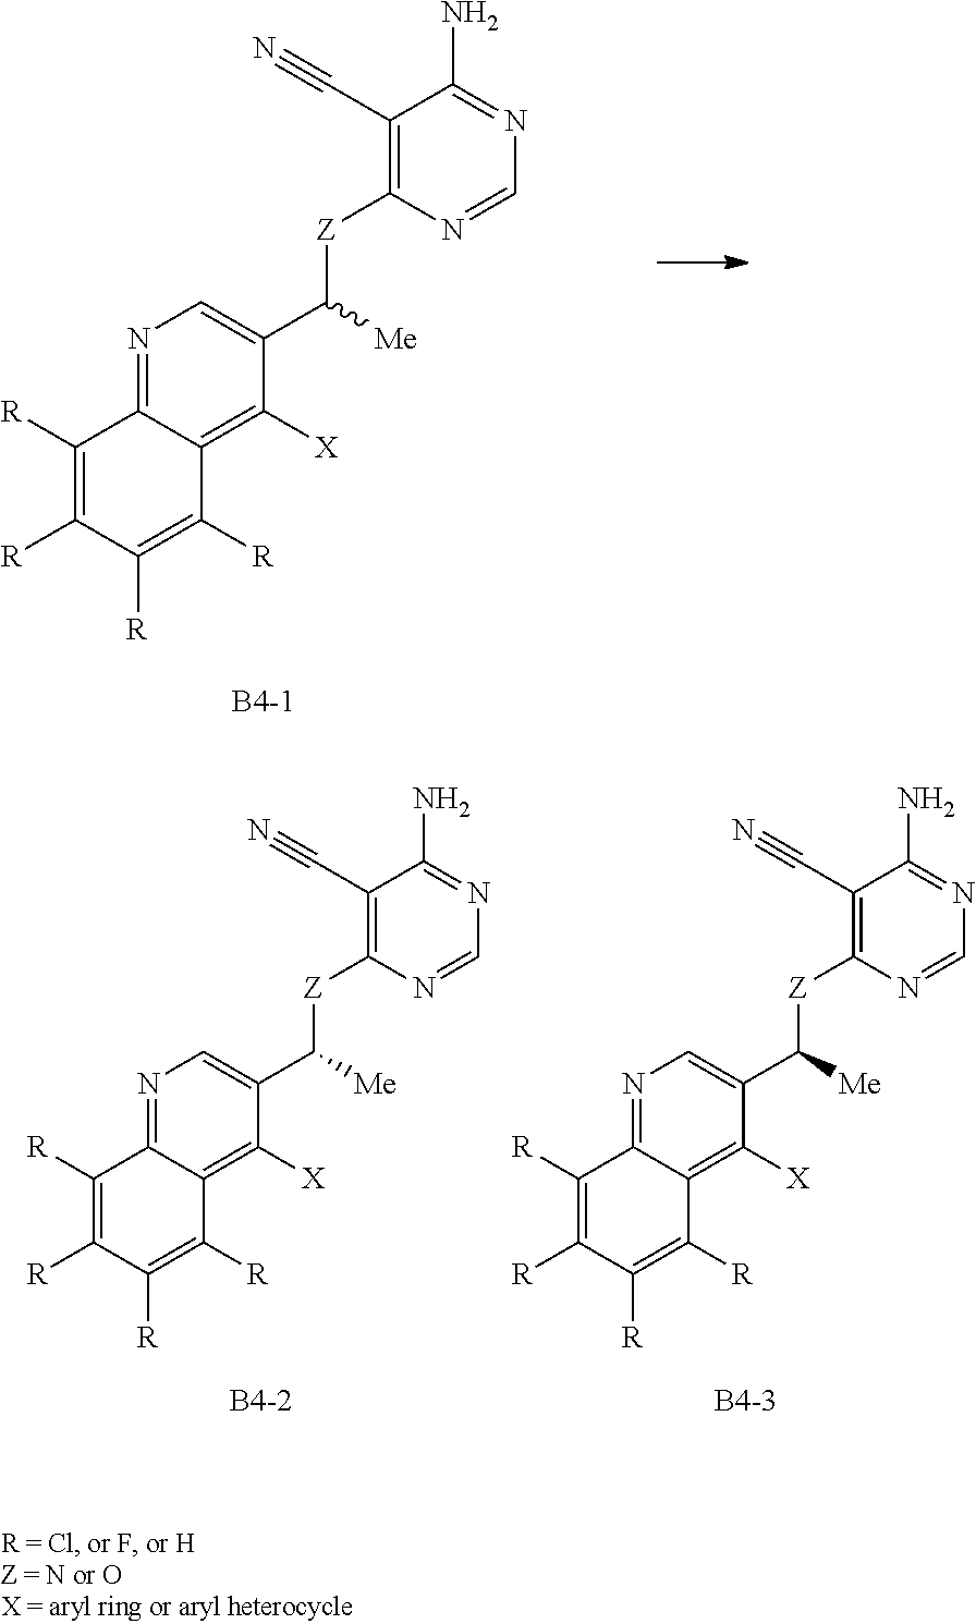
C1(C#N)=C([Z]C([Me])C2=CN=C3C(=C2[X])C([R])=C([R])C([R])=C3[R])N=CN=C1N.[B4-1].C1(C#N)=C([Z]C([Me])C2=CN=C3C(=C2[X])C([R])=C([R])C([R])=C3[R])N=CN=C1N.[B4-2].C1(C#N)=C([Z]C([Me])C2=CN=C3C(=C2[X])C([R])=C([R])C([R])=C3[R])N=CN=C1N.[B4-3]
